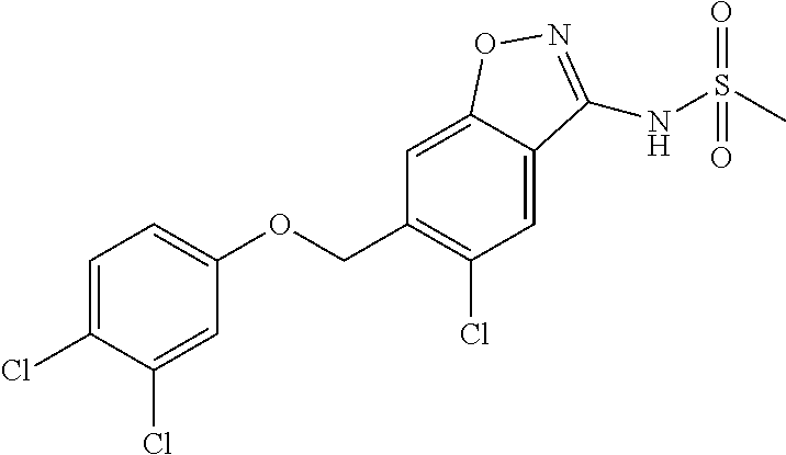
C1=C(Cl)C(Cl)=CC(OCC2=C(Cl)C=C3C(=C2)ON=C3NS(C)(=O)=O)=C1
